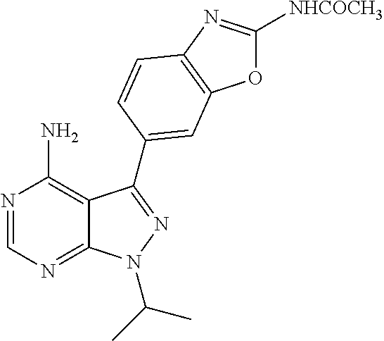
N1=CN=C2C(=C1N)C(C1=CC3=C(N=C([NHCOCH3])O3)C=C1)=NN2C(C)C
